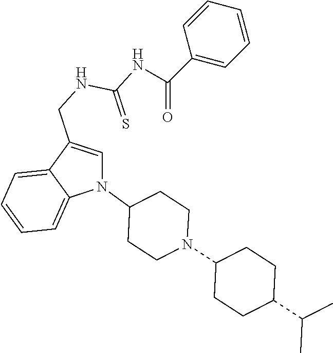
N1(C2CCN(C3CCC(C(C)C)CC3)CC2)C=C(CNC(NC(=O)C2=CC=CC=C2)=S)C2=CC=CC=C12
